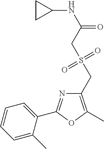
C1(NC(=O)CS(CC2=C(C)OC(C3=CC=CC=C3C)=N2)(=O)=O)CC1
